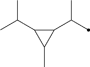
C1(C(C)C)C(C(C)C)C1C
